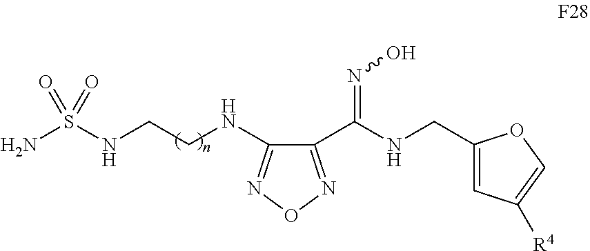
C1(NCCNS(N)(=O)=O)=NON=C1C(NCC1=CC([R4])=CO1)=NO
